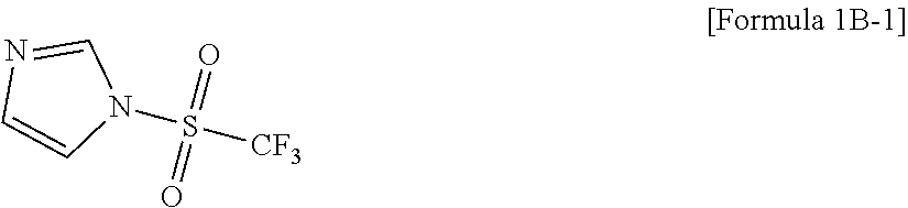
N1=CN(S([CF3])(=O)=O)C=C1
